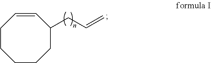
C1CCCCC(CC=C)C=C1
